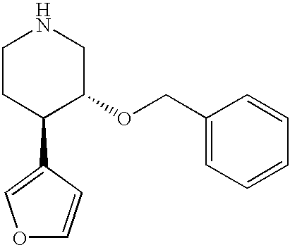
C1CC(C2=COC=C2)C(OCC2=CC=CC=C2)CN1
